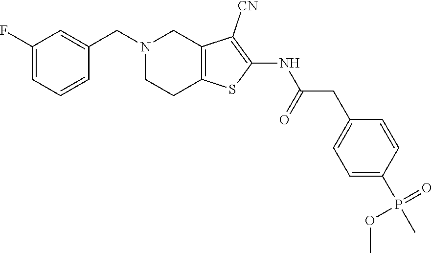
C1(F)=CC=CC(CN2CCC3=C(C2)C([CN])=C(NC(CC2=CC=C(P(C)(=O)OC)C=C2)=O)S3)=C1
